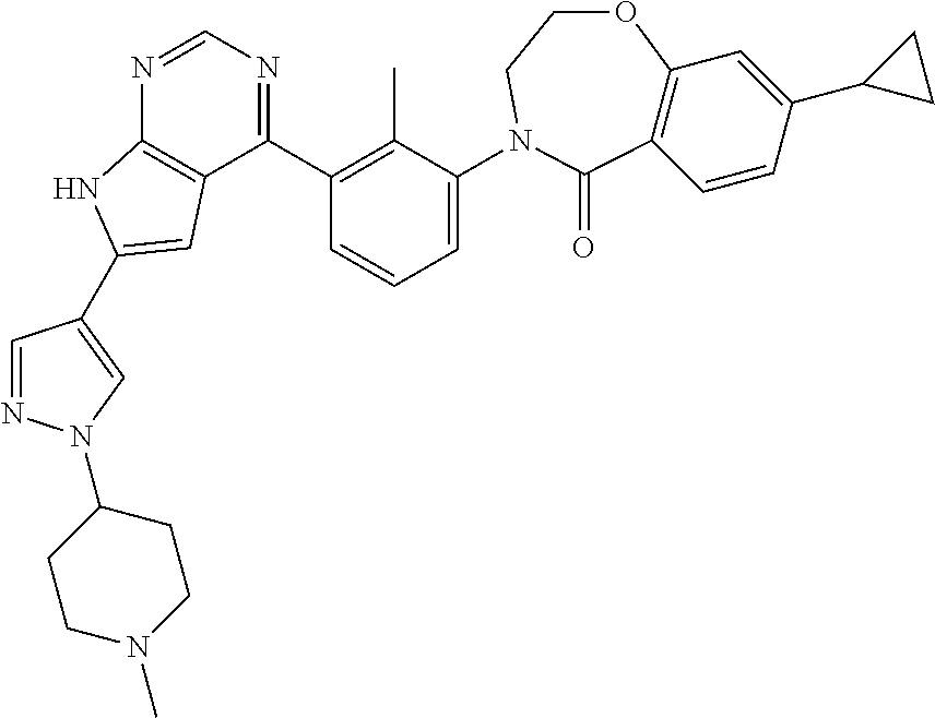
N1=CN=C(C2=C(C)C(N3CCOC4=C(C=CC(C5CC5)=C4)C3=O)=CC=C2)C2=C1NC(C1=CN(C3CCN(C)CC3)N=C1)=C2
